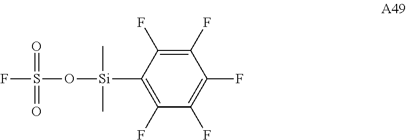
FS(O[Si](C1=C(F)C(F)=C(F)C(F)=C1F)(C)C)(=O)=O
